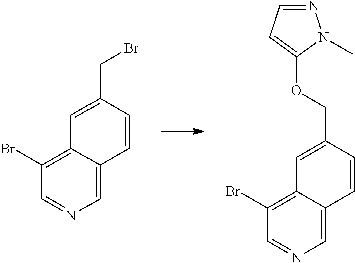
C1=NC=C2C(=C1Br)C=C(CBr)C=C2.C1=NC=C2C(=C1Br)C=C(COC1=CC=NN1C)C=C2
